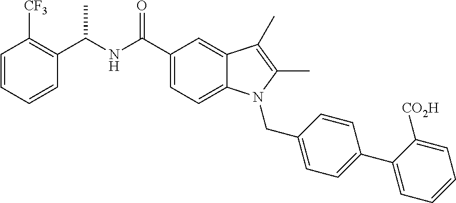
C1=CC=CC(C(NC(C2=CC=C3C(=C2)C(C)=C(C)N3CC2=CC=C(C3=CC=CC=C3[CO2H])C=C2)=O)C)=C1[CF3]
